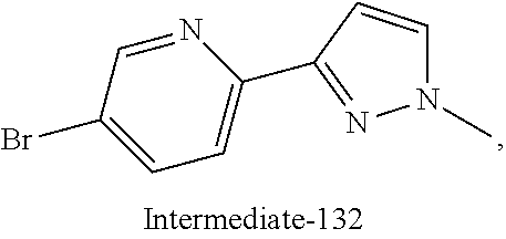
N1(C)C=CC(C2=CC=C(Br)C=N2)=N1
